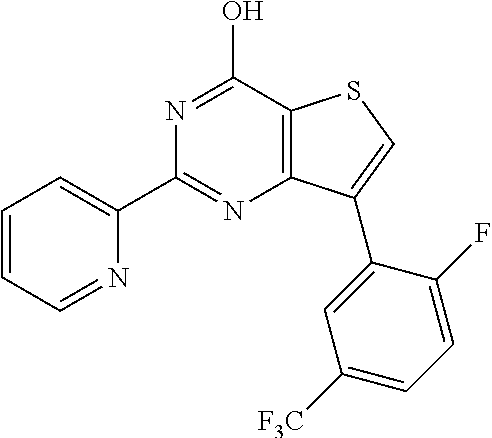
N1=C(C2=CC=CC=N2)N=C(O)C2=C1C(C1=CC([F3C])=CC=C1F)=CS2
